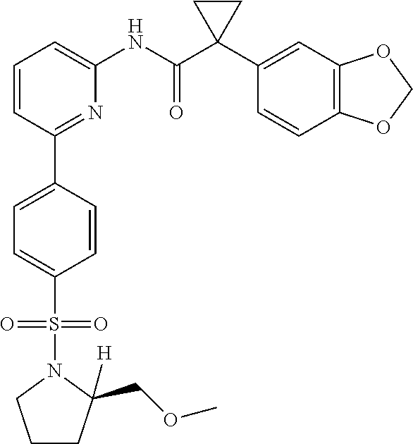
C1=CC(C2=CC=C(S(N3CCCC3([H])COC)(=O)=O)C=C2)=NC(NC(C2(C3=CC4=C(C=C3)OCO4)CC2)=O)=C1
